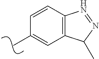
C1=CC2=C(C=C1C)C(C)N=N2
